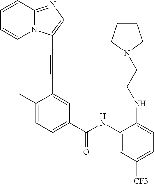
C1=C(C)C(C#CC2=CN=C3N2C=CC=C3)=CC(C(=O)NC2=CC([CF3])=CC=C2NCCN2CCCC2)=C1
